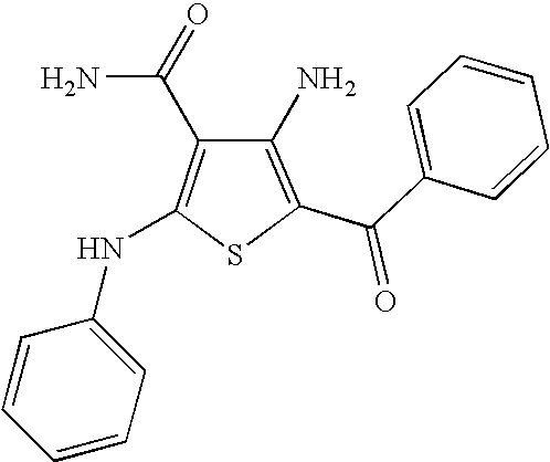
C1(N)=C(C(C2=CC=CC=C2)=O)SC(NC2=CC=CC=C2)=C1C(=O)N
